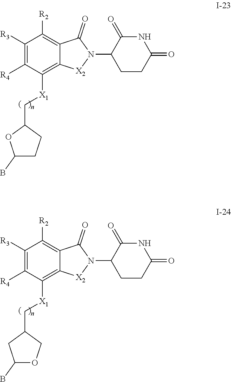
C1([R3])=C([R4])C([X1]CC2OC(B)CC2)=C2C(=C1[R2])C(=O)N(C1C(=O)NC(=O)CC1)[X2]2.C1([R3])=C([R4])C([X1]CC2CC(B)OC2)=C2C(=C1[R2])C(=O)N(C1C(=O)NC(=O)CC1)[X2]2
